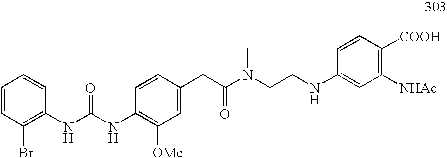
N(CCN(C(CC1=CC([OMe])=C(NC(=O)NC2=C(Br)C=CC=C2)C=C1)=O)C)C1=CC([NHAc])=C([COOH])C=C1
